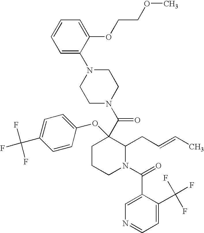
C1(C(F)(F)F)=CC=C(OC2(C(N3CCN(C4=CC=CC=C4OCCOC)CC3)=O)CCCN(C(=O)C3=CN=CC=C3C(F)(F)F)C2CC=CC)C=C1
